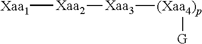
[Xaa2]([Xaa1])[Xaa3][(Xaa4)p][G]
